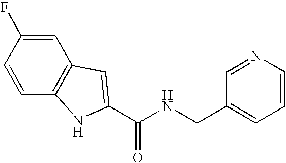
C(NCC1=CC=CN=C1)(=O)C1=CC2=C(C=CC(F)=C2)N1
